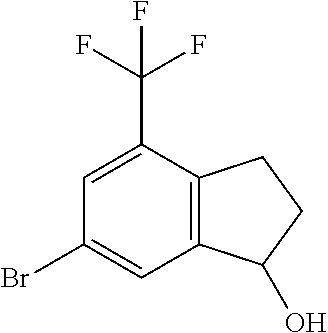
C12=C(C(C(F)(F)F)=CC(Br)=C1)CCC2O
